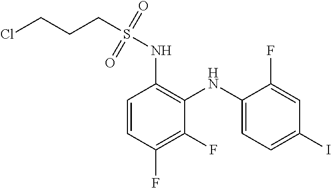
C1=CC(F)=C(F)C(NC2=CC=C(I)C=C2F)=C1NS(CCCCl)(=O)=O
